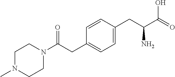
C(C1=CC=C(CC(C(=O)O)N)C=C1)C(N1CCN(C)CC1)=O
